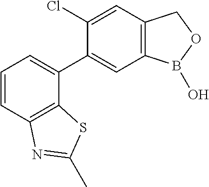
C1=CC2=C(C(C3=CC4=C(C=C3Cl)COB4O)=C1)SC(C)=N2
